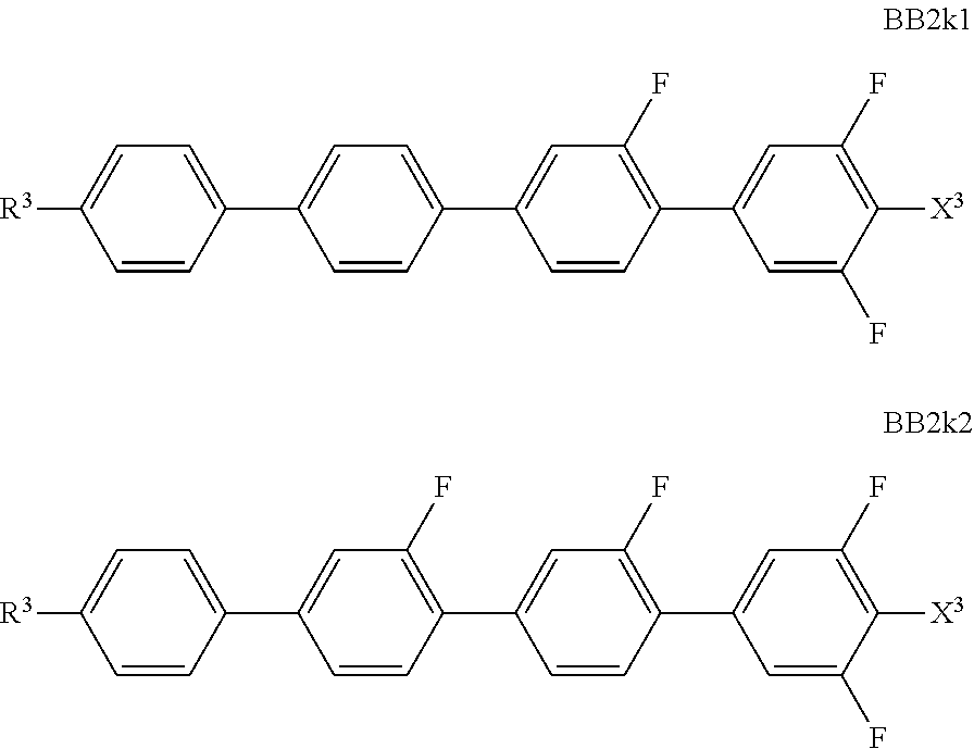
[R3]C1=CC=C(C2=CC=C(C3=CC(F)=C(C4=CC(F)=C([X3])C(F)=C4)C=C3)C=C2)C=C1.[R3]C1=CC=C(C2=CC(F)=C(C3=CC(F)=C(C4=CC(F)=C([X3])C(F)=C4)C=C3)C=C2)C=C1
